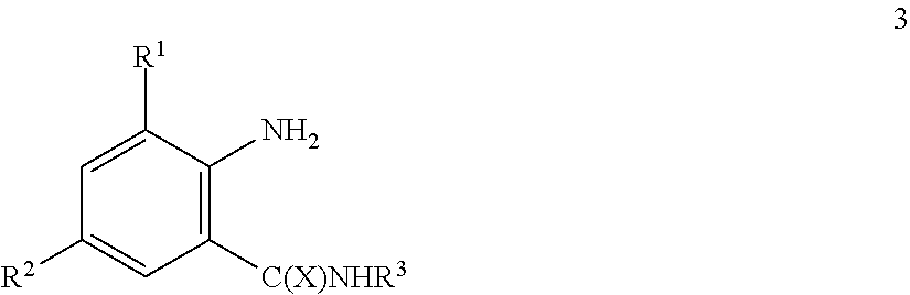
C1=C([R2])C=C([R1])C(N)=C1[C(X)NHR3]
